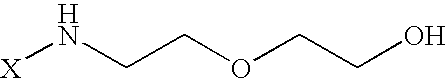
[X]NCCOCCO
